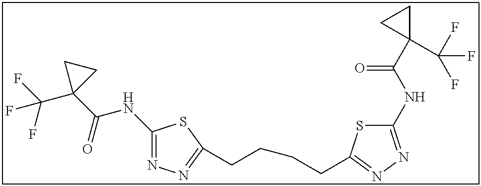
C1(NC(C2(C(F)(F)F)CC2)=O)=NN=C(CCCCC2=NN=C(NC(C3(C(F)(F)F)CC3)=O)S2)S1
